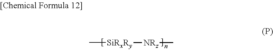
C[SiRxRy][NRz]C
